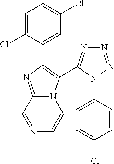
C1=C(Cl)C(C2=C(C3=NN=NN3C3=CC=C(Cl)C=C3)N3C(=N2)C=NC=C3)=CC(Cl)=C1
